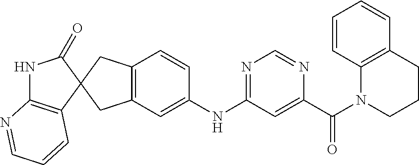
C12=C(CC3(C1)C1=C(NC3=O)N=CC=C1)C=CC(NC1=NC=NC(C(=O)N3CCCC4=C3C=CC=C4)=C1)=C2
